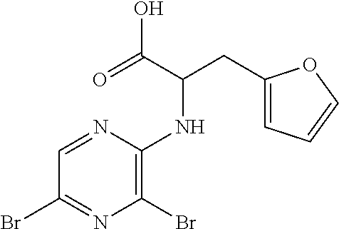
C1(Br)=C(NC(CC2=CC=CO2)C(=O)O)N=CC(Br)=N1
